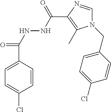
C1=C(Cl)C=CC(C(NNC(C2=C(C)N(CC3=CC=C(Cl)C=C3)C=N2)=O)=O)=C1
